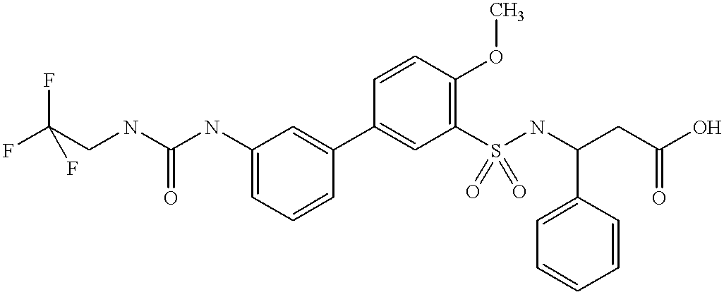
C1=C(NC(NCC(F)(F)F)=O)C=C(C2=CC(S(NC(CC(O)=O)C3=CC=CC=C3)(=O)=O)=C(OC)C=C2)C=C1
